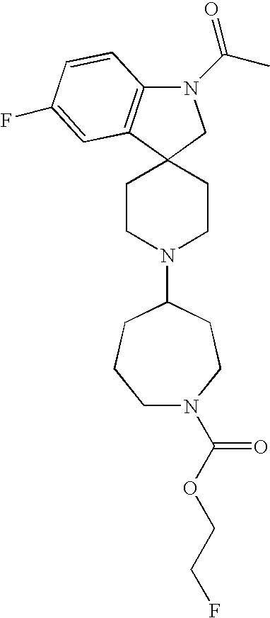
C12(CCN(C3CCCN(C(OCCF)=O)CC3)CC1)CN(C(C)=O)C1=C2C=C(F)C=C1
